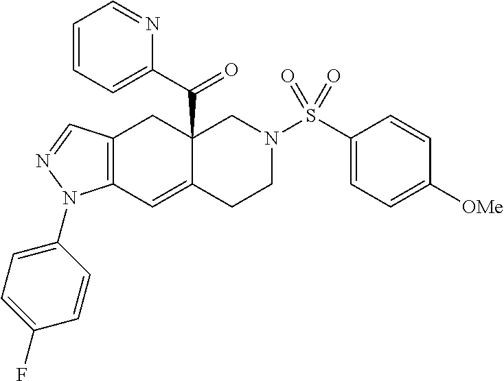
C12=C(C=NN1C1=CC=C(F)C=C1)CC1(C(C3=CC=CC=N3)=O)C(=C2)CCN(S(C2=CC=C([OMe])C=C2)(=O)=O)C1
